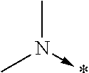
CN(C)->*
